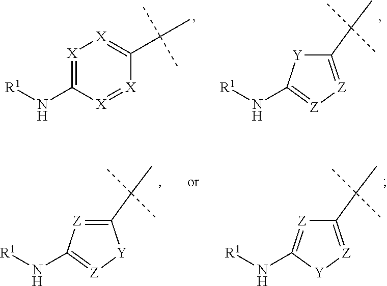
N([R1])C1=[Z][Z]=C(C(C)(C)C)[Y]1.[X]1=C(N[R1])[X]=[X]C(C(C)(C)C)=[X]1.N([R1])C1=[Z][Y]C(C(C)(C)C)=[Z]1.N([R1])C1=[Z]C(C(C)(C)C)=[Z][Y]1
